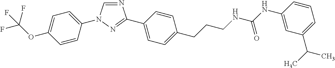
C1=C(N2C=NC(C3=CC=C(CCCNC(NC4=CC(C(C)C)=CC=C4)=O)C=C3)=N2)C=CC(OC(F)(F)F)=C1
